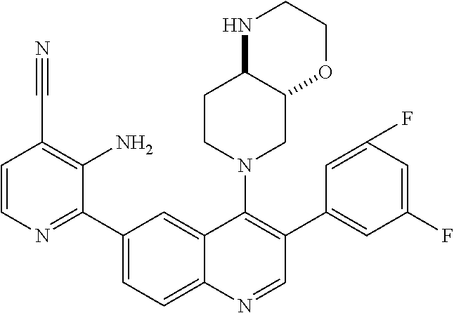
C1=CN=C(C2=CC=C3C(=C2)C(N2CC4C(CC2)NCCO4)=C(C2=CC(F)=CC(F)=C2)C=N3)C(N)=C1C#N
